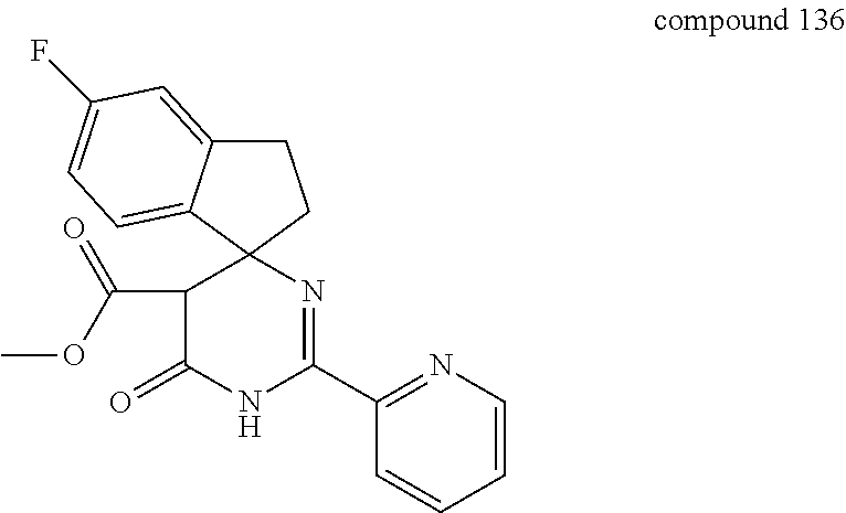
C1(C2=NC3(C(C(OC)=O)C(=O)N2)CCC2=CC(F)=CC=C32)=NC=CC=C1
